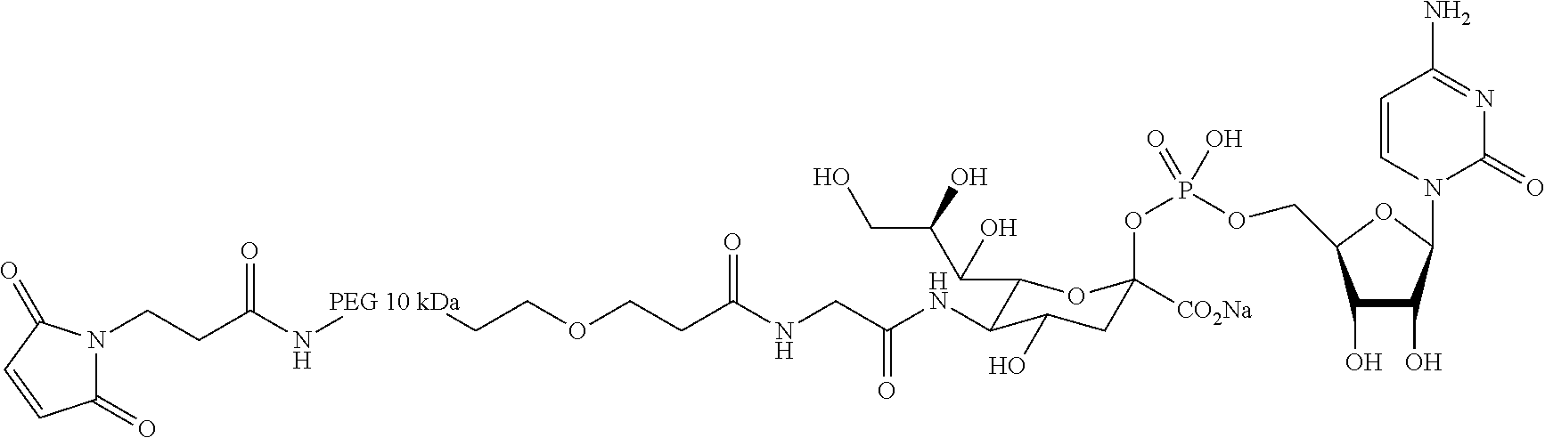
C1(=O)N(CCC(N[PEG 10 kDa]CCOCCC(NCC(NC2C(C(C(CO)O)O)OC(OP(OCC3C(O)C(O)C(N4C(=O)N=C(N)C=C4)O3)(O)=O)([CO2Na])CC2O)=O)=O)=O)C(=O)C=C1
